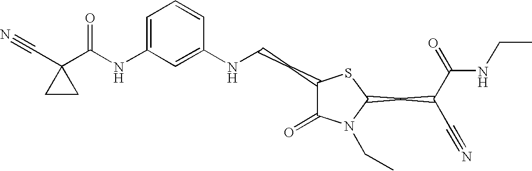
C1=C(NC(C2(C#N)CC2)=O)C=C(NCCC2C(=O)N(CC)C(CC(C#N)C(=O)NCC)S2)C=C1
